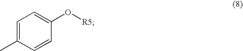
C1=C(C)C=CC(O[R5])=C1
